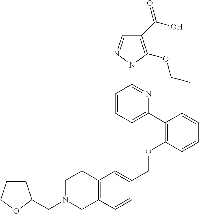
C1(C(O)=O)=C(OCC)N(C2=NC(C3=C(OCC4=CC5=C(C=C4)CN(CC4CCCO4)CC5)C(C)=CC=C3)=CC=C2)N=C1
